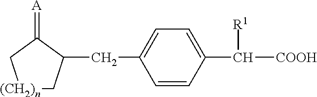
[(CH2)n]1CC(CC2=CC=C(C([R1])[COOH])C=C2)C(=[A])C1
